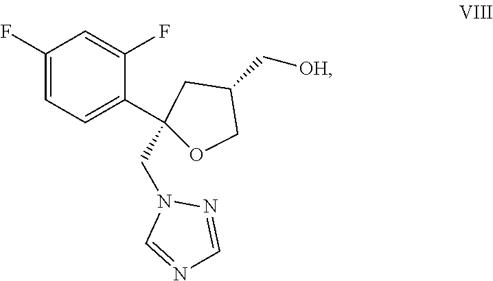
C1(F)=CC=C(C2(CN3C=NC=N3)CC(C[OH])CO2)C(F)=C1
